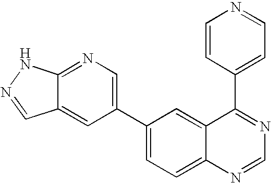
C12=NC=C(C3=CC=C4C(=C3)C(C3=CC=NC=C3)=NC=N4)C=C1C=NN2
